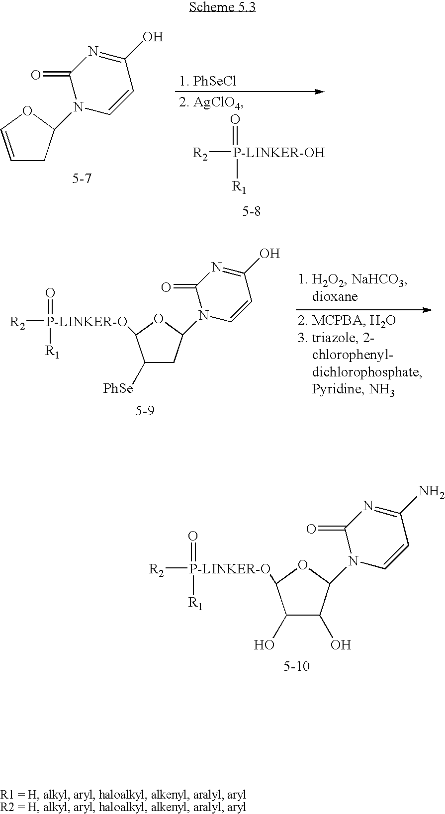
C1=COC(N2C=CC(O)=NC2=O)C1.O=[P-LINKER-OH]([R2])[R1].O=[P-LINKER-O]([R2])([R1])C1C([PhSe])CC(N2C=CC(O)=NC2=O)O1.O=[P-LINKER-O]([R2])([R1])C1C(O)C(O)C(N2C=CC(N)=NC2=O)O1
